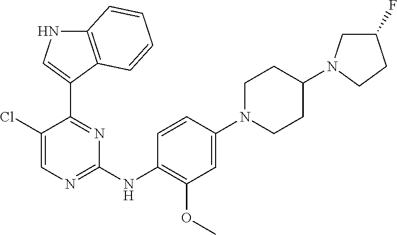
C1(Cl)=CN=C(NC2=C(OC)C=C(N3CCC(N4CC(F)CC4)CC3)C=C2)N=C1C1=CNC2=C1C=CC=C2
